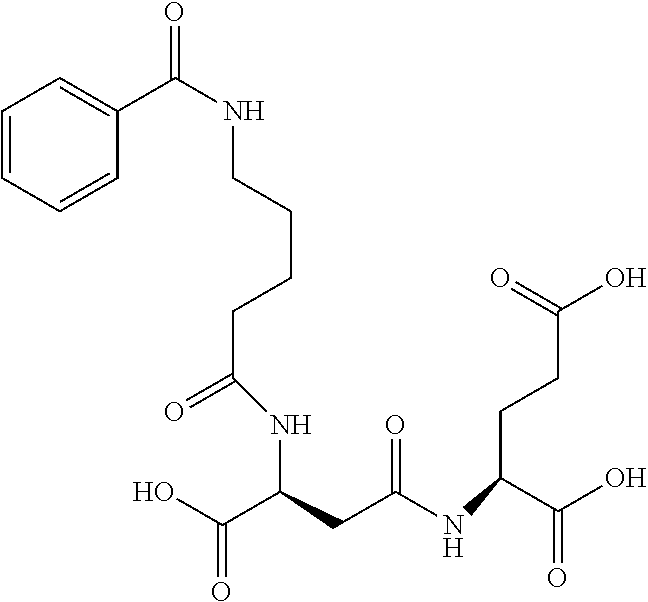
C(NC(=O)C1=CC=CC=C1)CCCC(=O)NC(CC(NC(CCC(O)=O)C(O)=O)=O)C(O)=O
